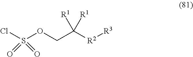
ClS(OCC([R2][R3])([R1])[R1])(=O)=O
